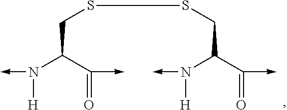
N(C(C(=O)->C)CSSCC(N(->C)[H])C(->C)=O)(->C)[H]
